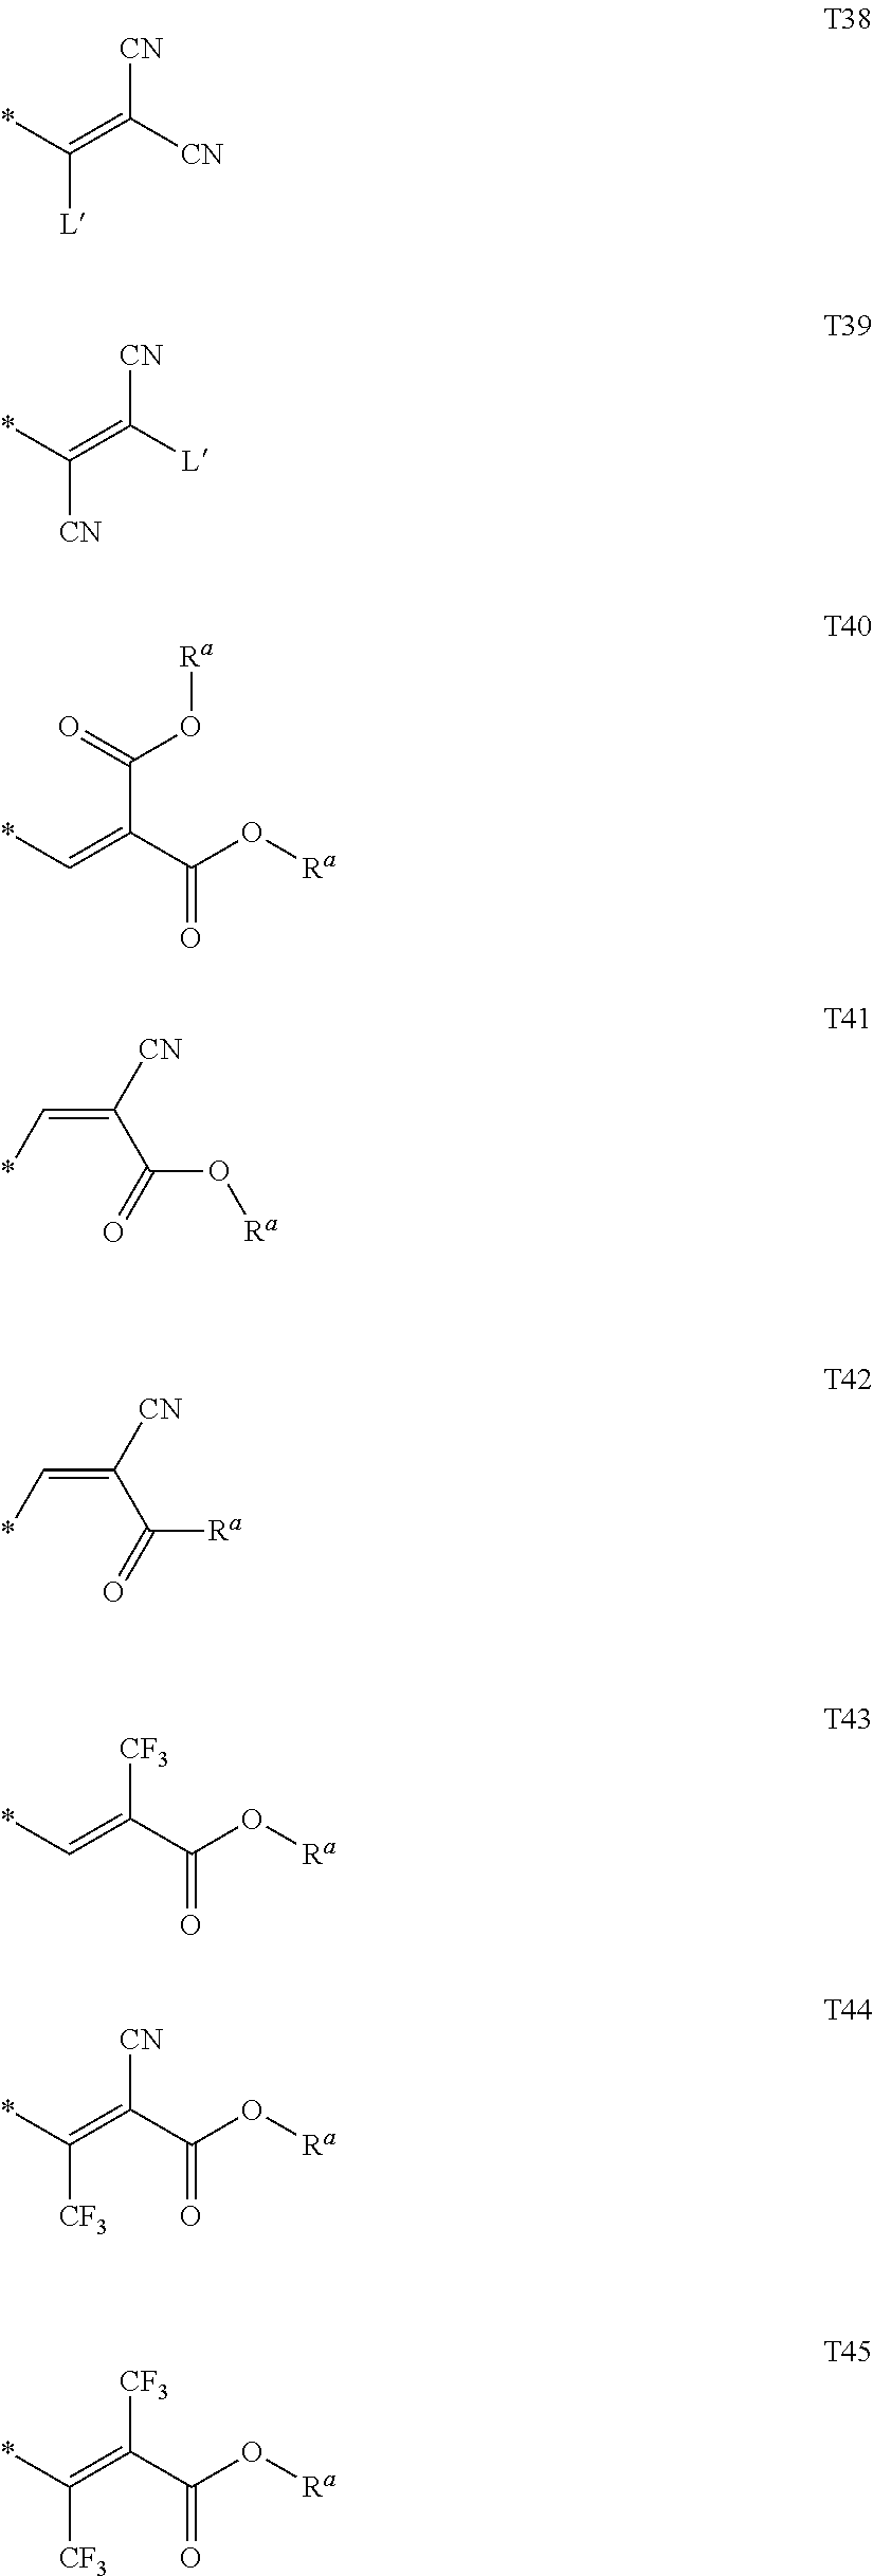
[CN]C([CN])=C(*)[L].[CN]C([L])=C(*)[CN].*C=C(C(O[Ra])=O)C(=O)O[Ra].C(=C([CN])C(=O)O[Ra])*.C(=C([CN])C(=O)[Ra])*.*C=C(C(O[Ra])=O)[CF3].*C(=C(C(O[Ra])=O)[CN])[CF3].*C(=C(C(O[Ra])=O)[CF3])[CF3]
